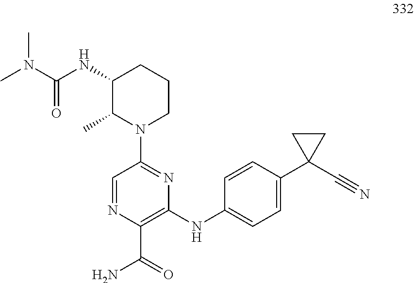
C1(NC(N(C)C)=O)C(C)N(C2=NC(NC3=CC=C(C4(C#N)CC4)C=C3)=C(C(=O)N)N=C2)CCC1
